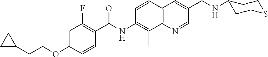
C1=C(OCCC2CC2)C=CC(C(NC2=C(C)C3=C(C=C(CNC4CCSCC4)C=N3)C=C2)=O)=C1F
